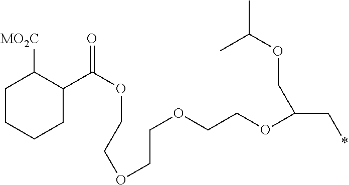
C1CCCC(C(OCCOCCOCCOC(C*)COC(C)C)=O)C1[MO2C]
